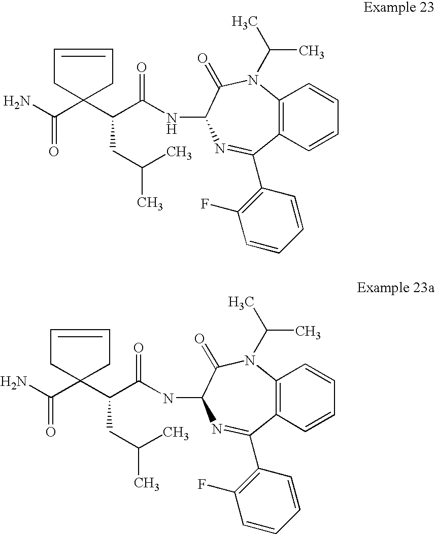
NC(=O)C1(C(C(NC2C(=O)N(C(C)C)C3=C(C(C4=C(F)C=CC=C4)=N2)C=CC=C3)=O)CC(C)C)CC=CC1.NC(=O)C1(C(C(NC2C(=O)N(C(C)C)C3=C(C(C4=C(F)C=CC=C4)=N2)C=CC=C3)=O)CC(C)C)CC=CC1
